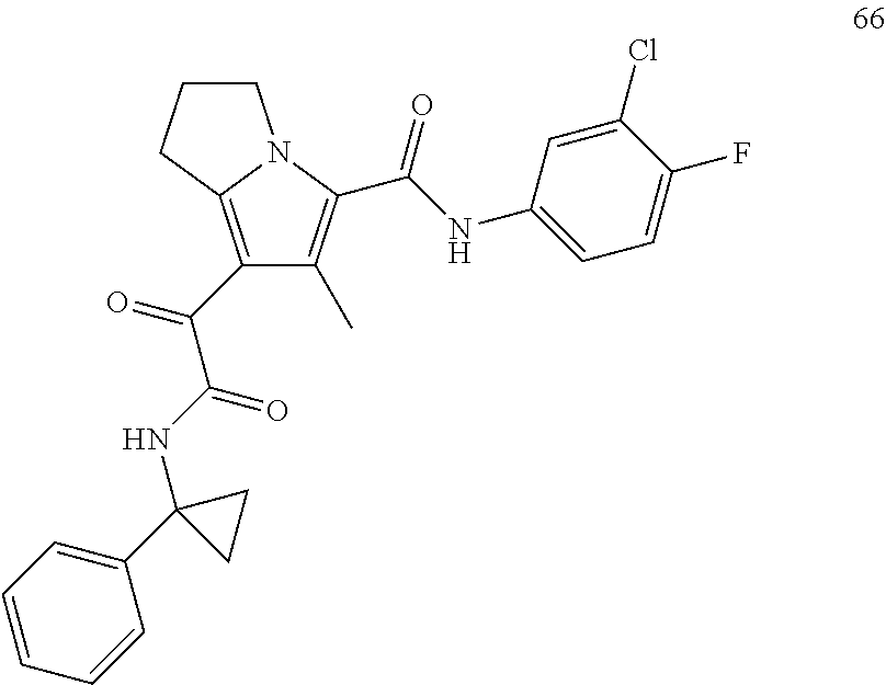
C1(C(=O)C(NC2(C3=CC=CC=C3)CC2)=O)=C2N(C(C(NC3=CC=C(F)C(Cl)=C3)=O)=C1C)CCC2
